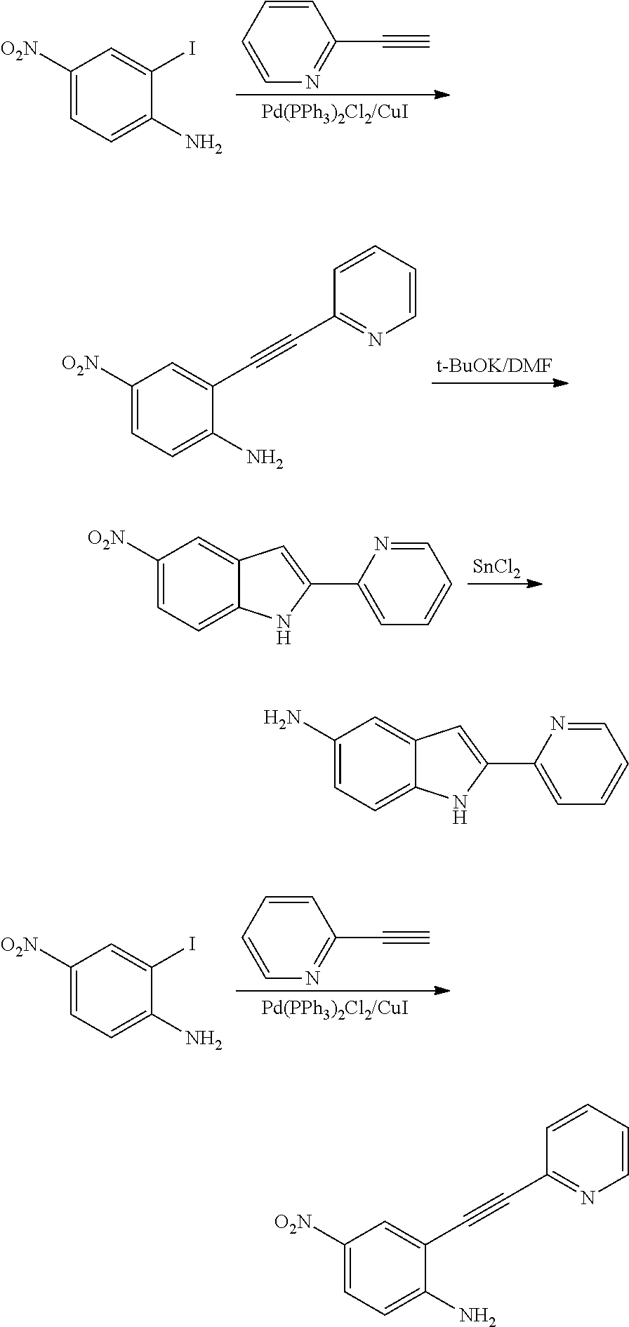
C1=CC=CN=C1C#C.C1([O2N])=CC=C(N)C(I)=C1.C1([O2N])=CC=C(N)C(C#CC2=NC=CC=C2)=C1.[SnCl2].C1([O2N])=CC=C2C(=C1)C=C(C1=CC=CC=N1)N2.C1=CC=CN=C1C#C.C1([O2N])=CC=C(N)C(I)=C1.C1(N)=CC=C2C(=C1)C=C(C1=CC=CC=N1)N2.C1([O2N])=CC=C(N)C(C#CC2=NC=CC=C2)=C1
